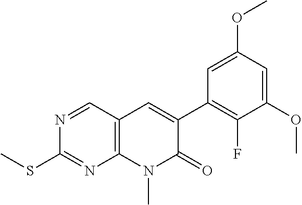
CSC1=NC2=C(C=N1)C=C(C1=C(F)C(OC)=CC(OC)=C1)C(=O)N2C
